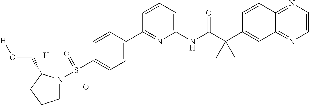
O.C12=NC=CN=C1C=C(C1(C(=O)NC3=CC=CC(C4=CC=C(S(=O)N5CCCC5CO[H])C=C4)=N3)CC1)C=C2.[H]
